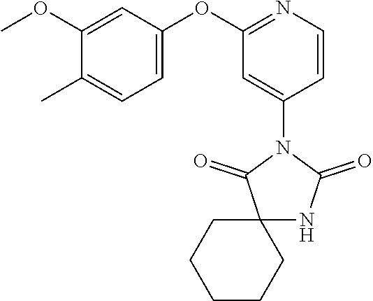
C1(OC2=CC=C(C)C(OC)=C2)=NC=CC(N2C(=O)NC3(C2=O)CCCCC3)=C1
